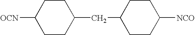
C1CC([OCN])CCC1CC1CCC([NCO])CC1
